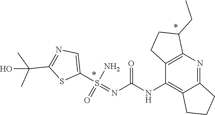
S(N)(C1=CN=C(C(C)(C)O)S1)(=O)=NC(NC1=C2CCCC2=NC2=C1CCC2CC)=O
